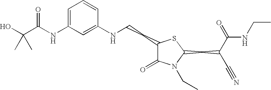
C1=C(NC(C(O)(C)C)=O)C=C(NCCC2C(=O)N(CC)C(CC(C#N)C(=O)NCC)S2)C=C1
